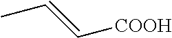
CC=C[COOH]
